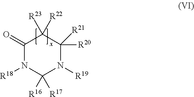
C1(=O)N([R18])C([R16])([R17])N([R19])C([R20])([R21])C1([R23])[R22]
